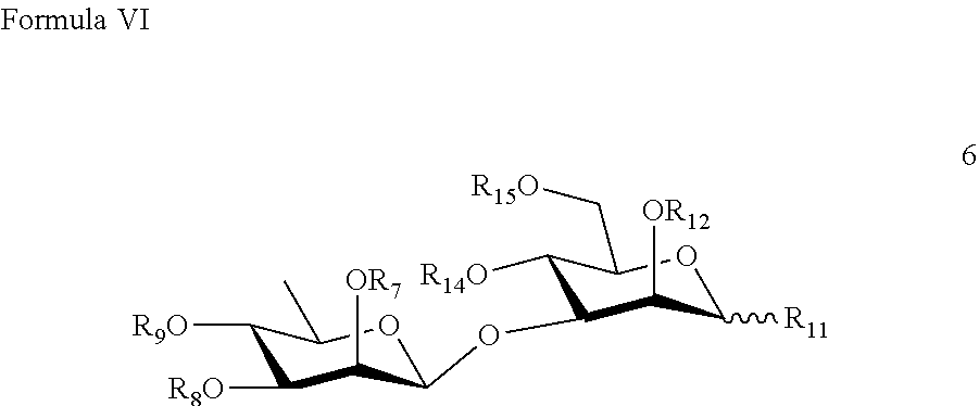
C1([R14O])C(OC2C([OR7])C([R8O])C([R9O])C(C)O2)C([OR12])C([R11])OC1C[R15O]
